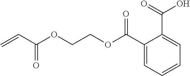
C=CC(OCCOC(C1=CC=CC=C1C(=O)O)=O)=O
